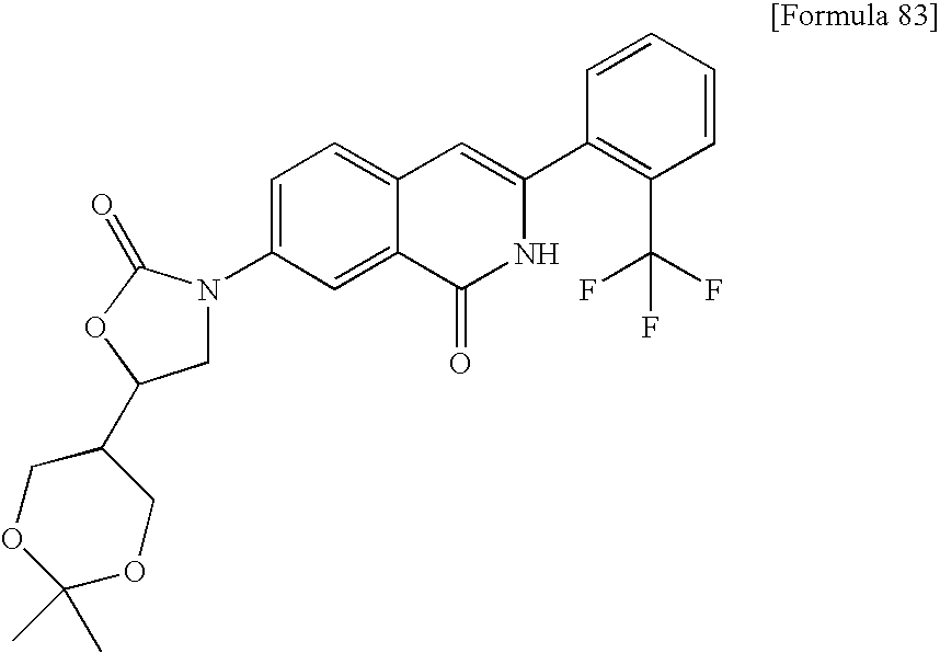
C1=CC=CC(C2=CC3=CC=C(N4CC(C5COC(C)(C)OC5)OC4=O)C=C3C(=O)N2)=C1C(F)(F)F
